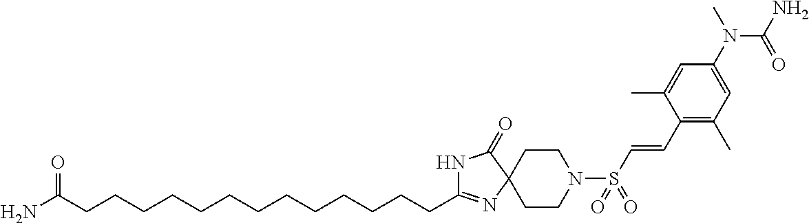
N1C(CCCCCCCCCCCCCC(N)=O)=NC2(C1=O)CCN(S(C=CC1=C(C)C=C(N(C(N)=O)C)C=C1C)(=O)=O)CC2
